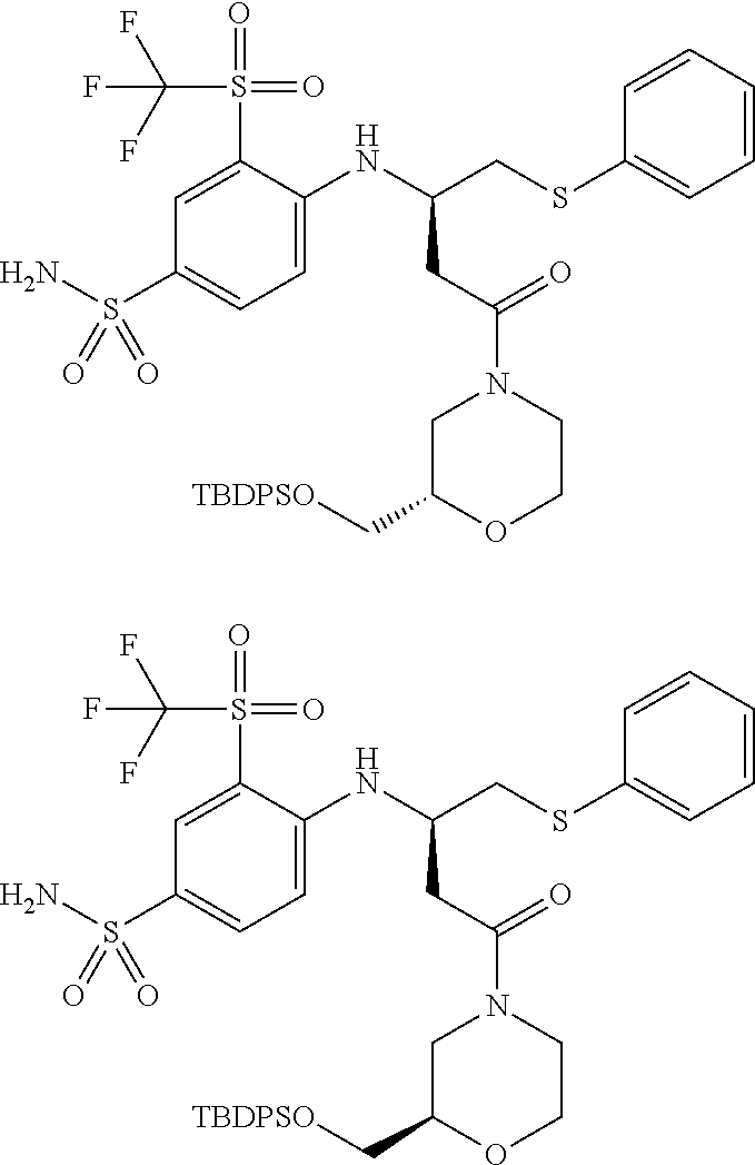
NS(C1=CC=C(NC(CSC2=CC=CC=C2)CC(N2CC(C[TBDPSO])OCC2)=O)C(S(C(F)(F)F)(=O)=O)=C1)(=O)=O.NS(C1=CC=C(NC(CSC2=CC=CC=C2)CC(N2CC(C[TBDPSO])OCC2)=O)C(S(C(F)(F)F)(=O)=O)=C1)(=O)=O
